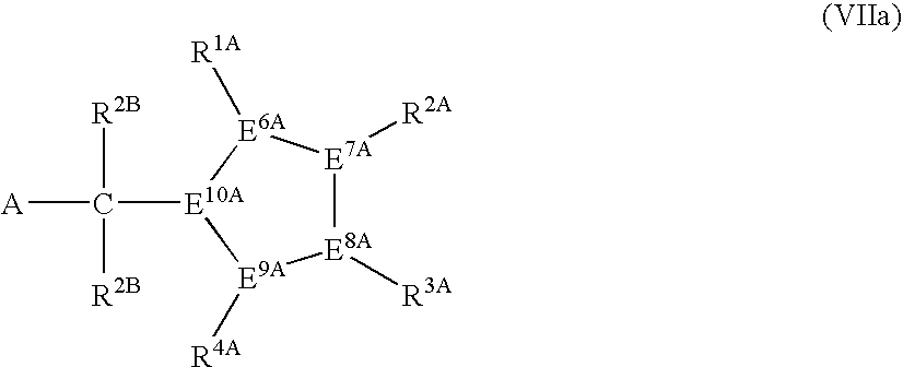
[E8A]1([R3A])[E7A]([R2A])[E6A]([R1A])[E10A](C([A])([R2B])[R2B])[E9A]1[R4A]
